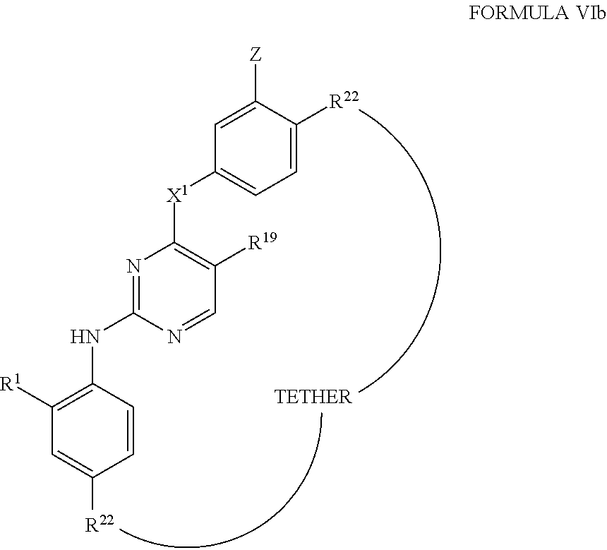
C1([R1])=C(NC2=NC([X1]C3=CC=C([R22])C([Z])=C3)=C([R19])C=N2)C=CC([R22])=C1
